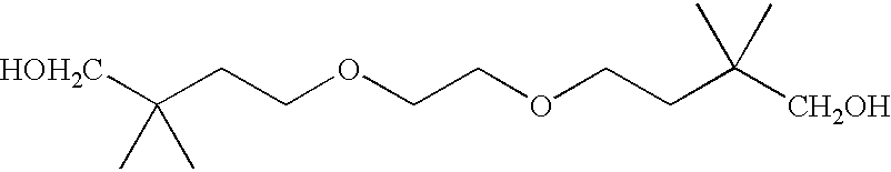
[HOH2C]C(CCOCCOCCC([CH2OH])(C)C)(C)C
